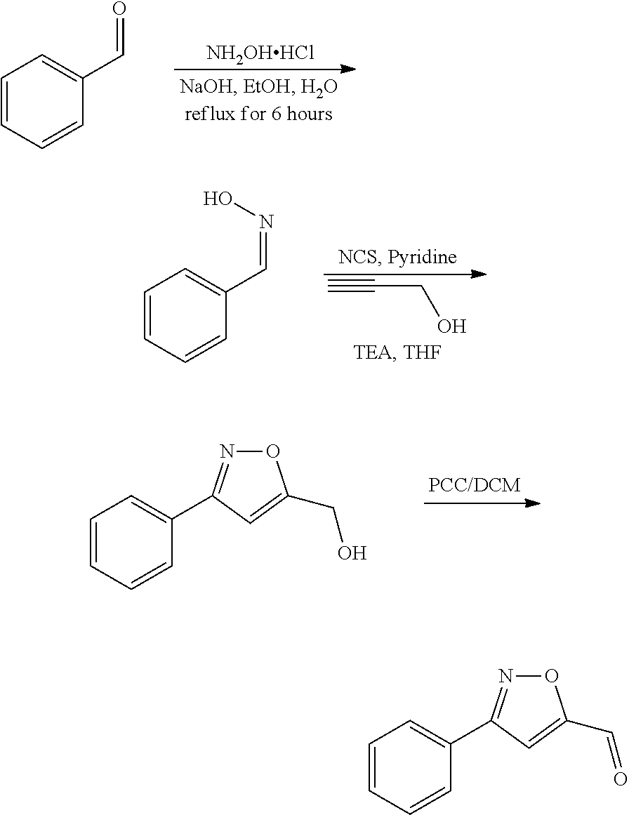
[NH2OHHCl].C1=CC=CC(C=O)=C1.C#CCO.C1=CC=CC(C=NO)=C1.C1=CC=CC(C2=NOC(CO)=C2)=C1.C1=CC=CC(C2=NOC(C=O)=C2)=C1
